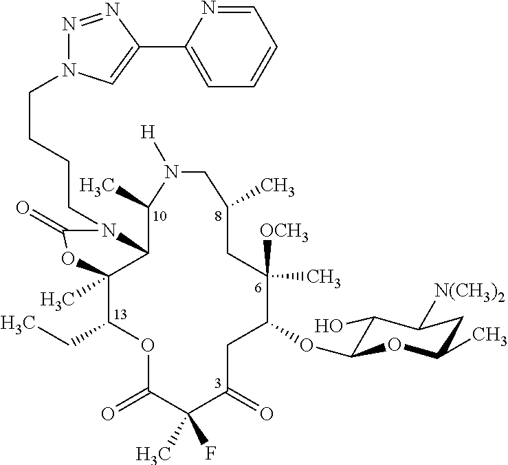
C12C(C)(C(CC)OC(=O)C(C)(F)C(=O)CC(OC3C(O)C([N(CH3)2])CC(C)O3)C([OCH3])(C)CC(C)CN([H])C1C)OC(=O)N2CCCCN1N=NC(C2=CC=CC=N2)=C1
